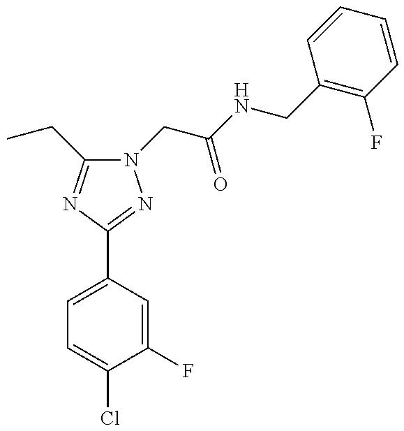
N1(CC(NCC2=C(F)C=CC=C2)=O)C(CC)=NC(C2=CC=C(Cl)C(F)=C2)=N1
